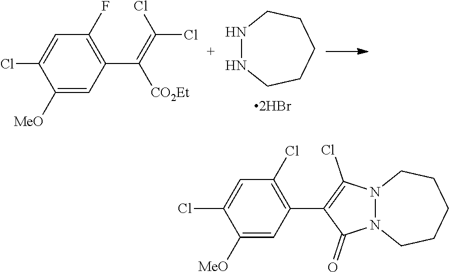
N1NCCCCC1.C1=C(Cl)C([MeO])=CC(C(=C(Cl)Cl)[CO2Et])=C1F.C1=C(Cl)C([MeO])=CC(C2=C(Cl)N3N(C2=O)CCCCC3)=C1Cl
